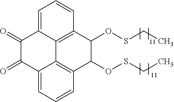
C1=C2C3=C(C=C1)C(OSCC)C(OSCC)C1=C3C(=CC=C1)C(=O)C2=O
